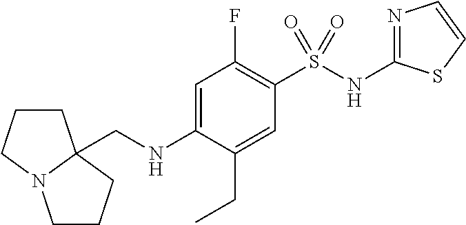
C(NC1=CC(F)=C(S(NC2=NC=CS2)(=O)=O)C=C1CC)C12CCCN1CCC2
